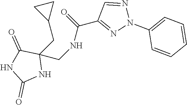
C1(=O)NC(=O)NC1(CNC(C1=NN(C2=CC=CC=C2)N=C1)=O)CC1CC1
